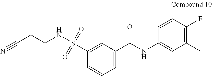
C(CC(NS(C1=CC(C(NC2=CC(C)=C(F)C=C2)=O)=CC=C1)(=O)=O)C)#N
